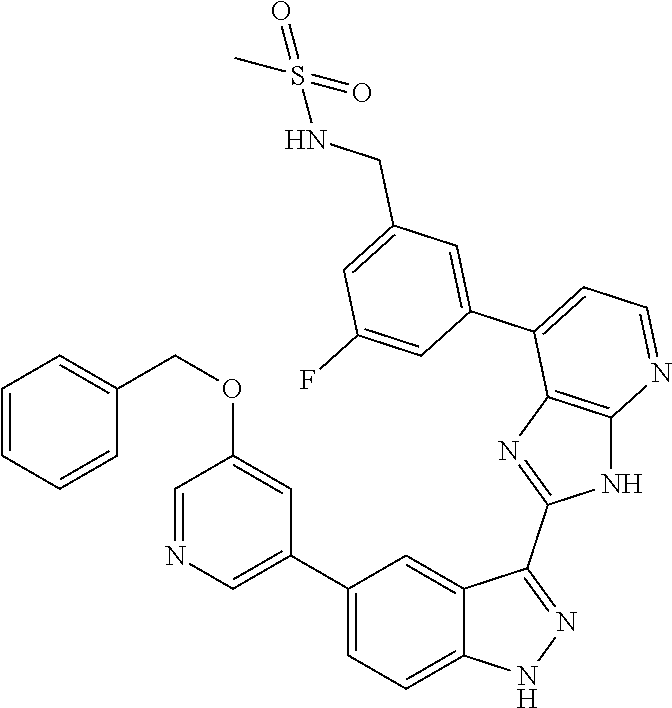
C1(C2=CC=C3C(=C2)C(C2=NC4=C(N2)N=CC=C4C2=CC(CNS(=O)(C)=O)=CC(F)=C2)=NN3)=CN=CC(OCC2=CC=CC=C2)=C1
